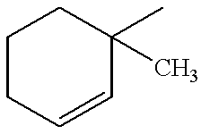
C1CC=CC(C)(C)C1
